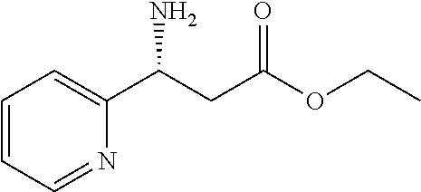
C1=CC=NC(C(CC(OCC)=O)N)=C1
